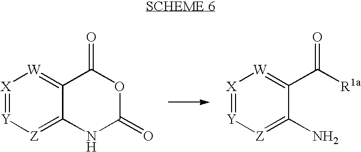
[X]1=[Y][Z]=C2C(=[W]1)C(=O)OC(=O)N2.[X]1=[Y][Z]=C(N)C(C([R1a])=O)=[W]1
